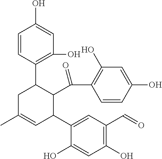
C1=CC(C2CC(C)=CC(C3=CC(C=O)=C(O)C=C3O)C2C(C2=C(O)C=C(O)C=C2)=O)=C(O)C=C1O
